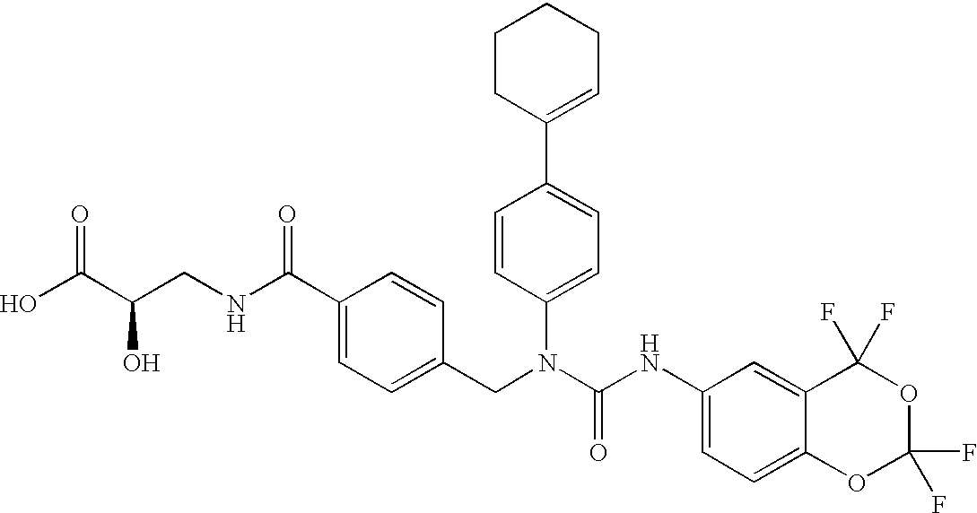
OC(C(CNC(C1=CC=C(CN(C(NC2=CC=C3C(=C2)C(F)(F)OC(F)(F)O3)=O)C2=CC=C(C3=CCCCC3)C=C2)C=C1)=O)O)=O
